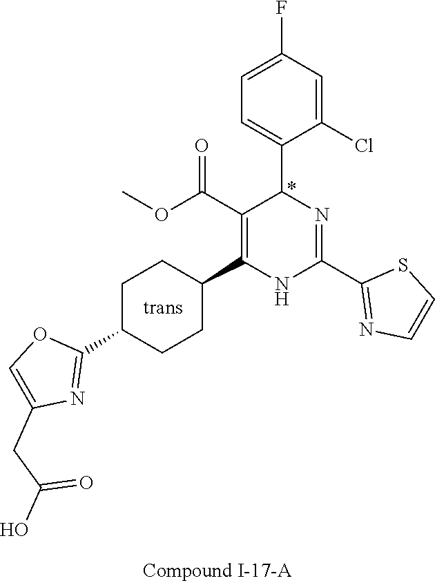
C1=C(Cl)C(C2N=C(C3=NC=CS3)NC(C3CCC(C4=NC(CC(O)=O)=CO4)CC3)=C2C(OC)=O)=CC=C1F
